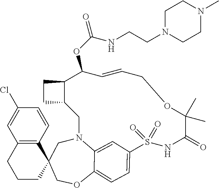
C1C2(COC3=CC=C4C=C3N1CC1C(C(OC(NCCN3CCN(C)CC3)=O)C=CCOC(C)(C)C(=O)NS4(=O)=O)CC1)CCCC1=C2C=CC(Cl)=C1
